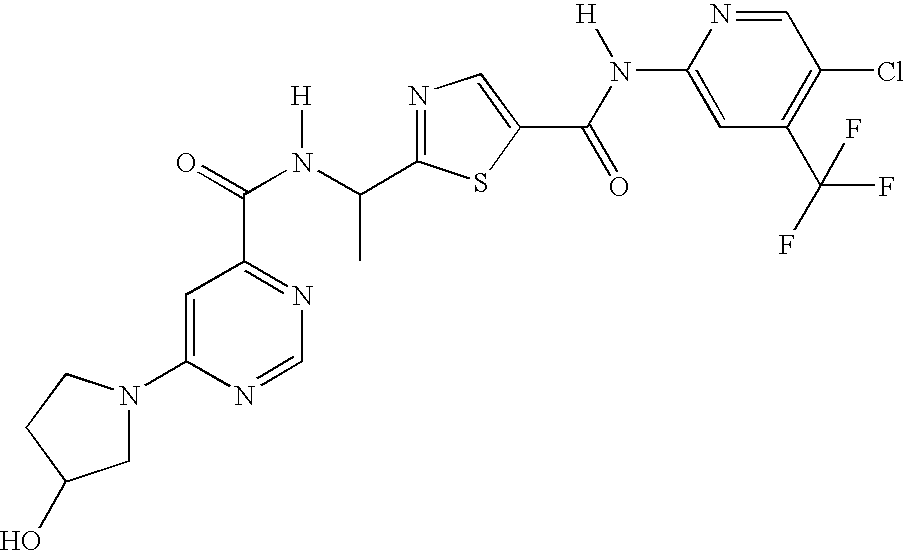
N1=C(C(N(C(=O)C2=NC=NC(N3CC(O)CC3)=C2)[H])C)SC(C(N([H])C2=CC(C(F)(F)F)=C(Cl)C=N2)=O)=C1
